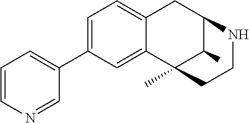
C1=C(C2=CC=CN=C2)C=C2C(=C1)CC1C(C)C2(C)CCN1
